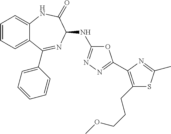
C(CCOC)C1=C(C2=NN=C(NC3N=C(C4=CC=CC=C4)C4=CC=CC=C4NC3=O)O2)N=C(C)S1
